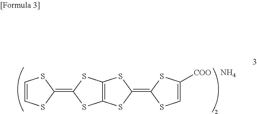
C1=CSC(=C2SC3=C(SC(=C4SC([COO])=CS4)S3)S2)S1.N
